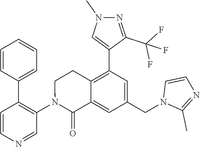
C1=NC=CC(C2=CC=CC=C2)=C1N1C(=O)C2=CC(CN3C(C)=NC=C3)=CC(C3=CN(C)N=C3C(F)(F)F)=C2CC1
